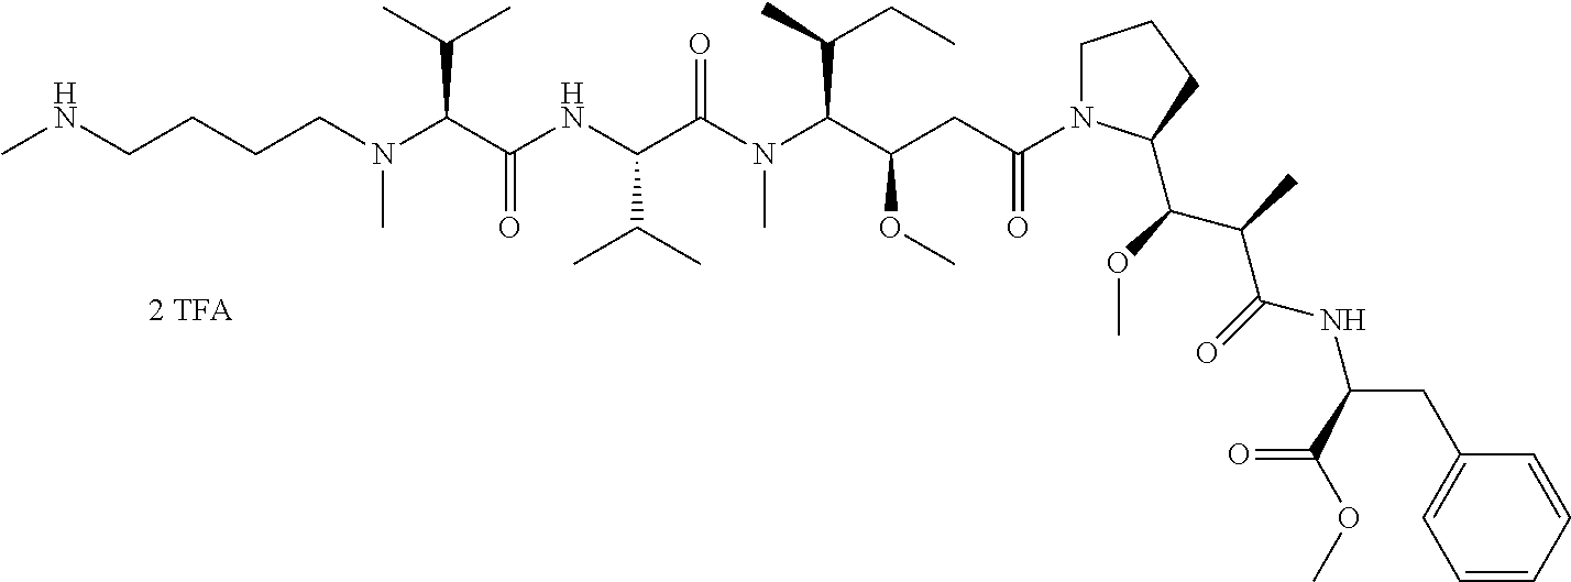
N(C(C(NC(C(N(C(C(CC(N1CCCC1C(C(C(NC(CC1=CC=CC=C1)C(=O)OC)=O)C)OC)=O)OC)C(C)CC)C)=O)C(C)C)=O)C(C)C)(CCCCNC)C
